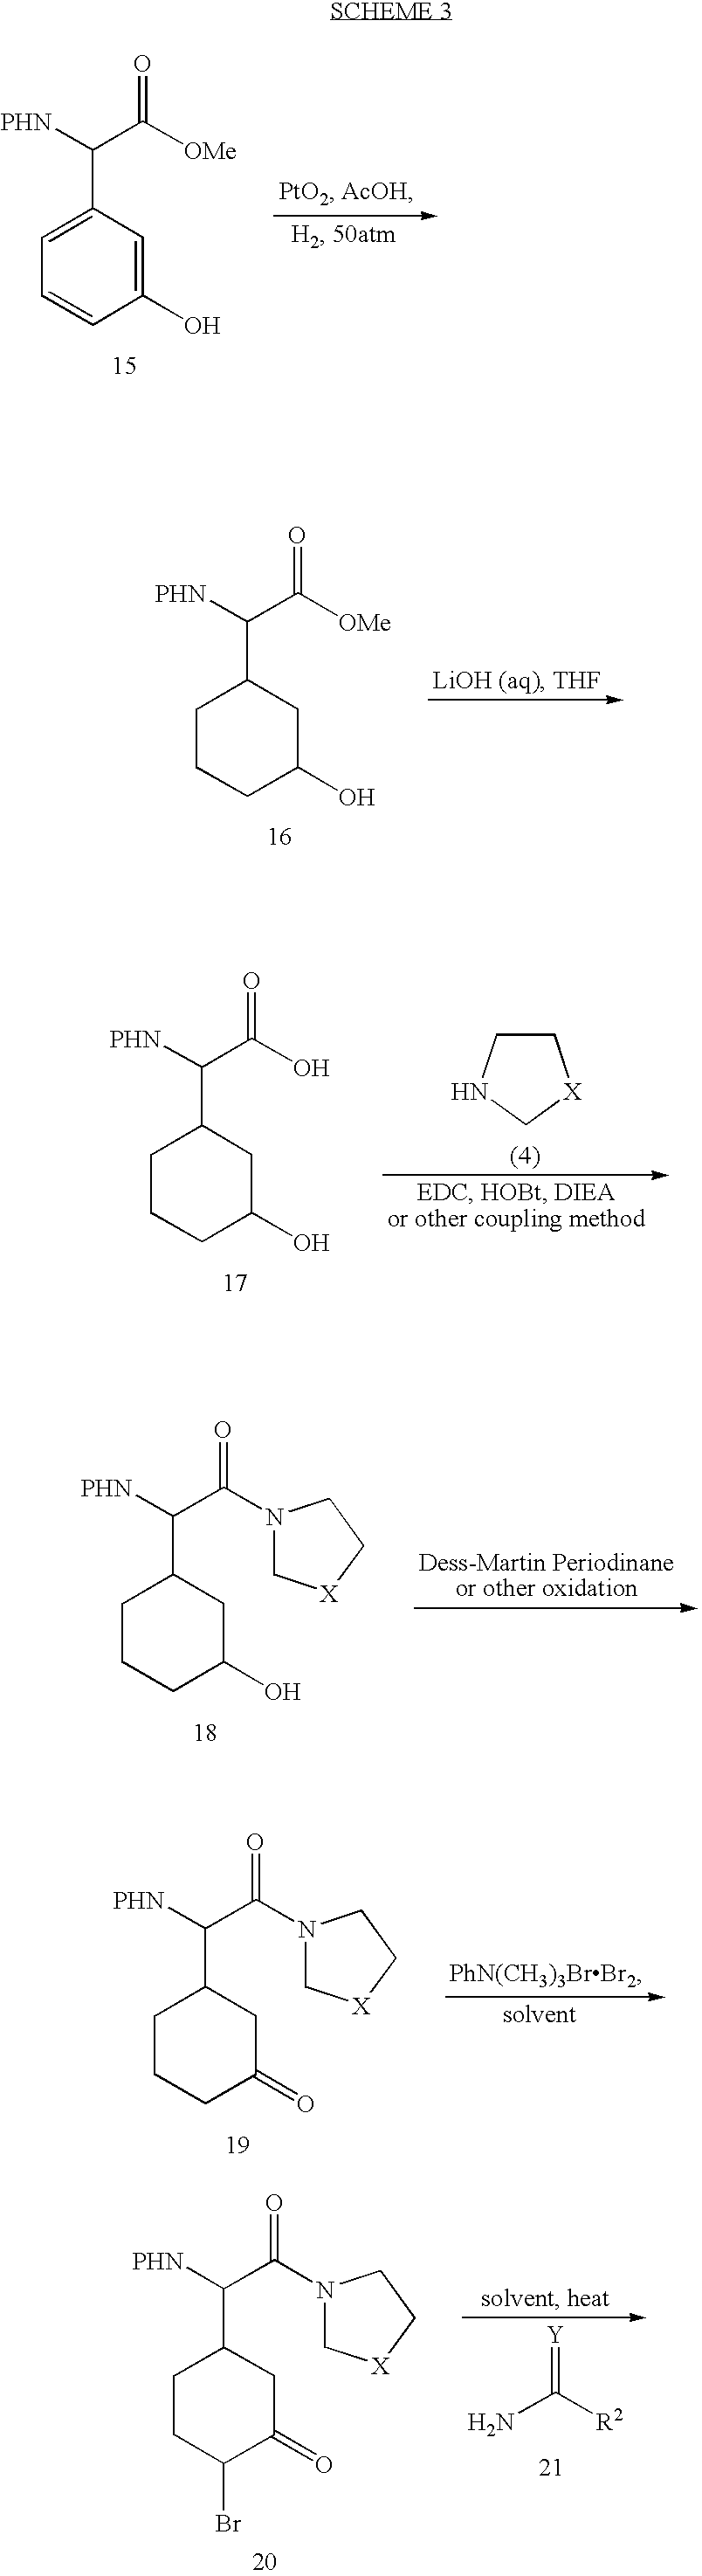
NC([R2])=[Y].C1(C([PHN])C(N2C[X]CC2)=O)CCC(Br)C(=O)C1.C1(C([PHN])C([OMe])=O)=CC=CC(O)=C1.C1(C([PHN])C([OMe])=O)CCCC(O)C1.C1(C([PHN])C(O)=O)CCCC(O)C1.C1CNC[X]1.C1(C([PHN])C(N2C[X]CC2)=O)CCCC(O)C1.C1(C([PHN])C(N2C[X]CC2)=O)CCCC(=O)C1
